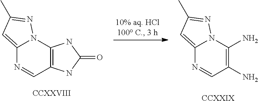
C12=CC(C)=NN1C1=C(C=N2)NC(=O)N1.[CCXXVIII].C12=CC(C)=NN1C(N)=C(N)C=N2.[CCXXIX]
